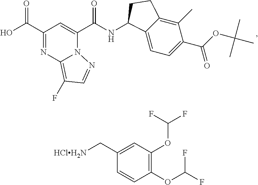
OC(C1=NC2=C(F)C=NN2C(C(NC2C3=CC=C(C(=O)OC(C)(C)C)C(C)=C3CC2)=O)=C1)=O.C1=CC(OC(F)F)=C(OC(F)F)C=C1C[HClH2N]
